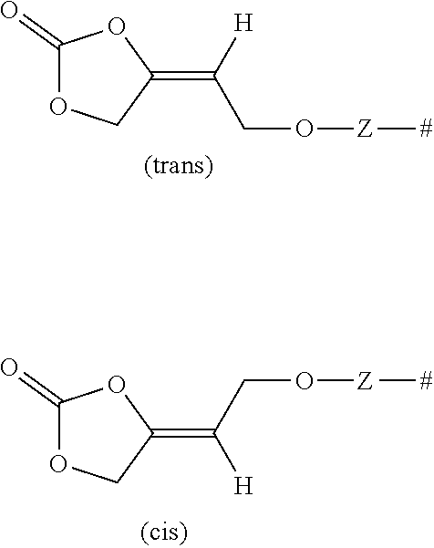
C1(=O)OCC(=C([H])CO[Z][#])O1.C1(=O)OCC(=C([H])CO[Z][#])O1
